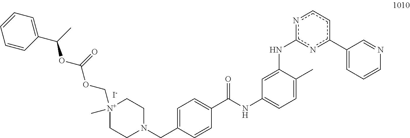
C1=C(CN2CC[N+](C)(COC(=O)OC(C)C3=CC=CC=C3)CC2)C=CC(C(=O)NC2=CC=C(C)C(Nc3nc(C4=CC=CN=C4)ccn3)=C2)=C1.[I-]
